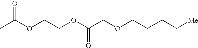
C(COCCCC[Me])(OCCOC(C)=O)=O
